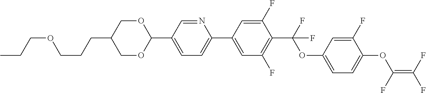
C(C1COC(C2=CC=C(C3=CC(F)=C(C(F)(OC4=CC=C(OC(=C(F)F)F)C(F)=C4)F)C(F)=C3)N=C2)OC1)CCOCCC
